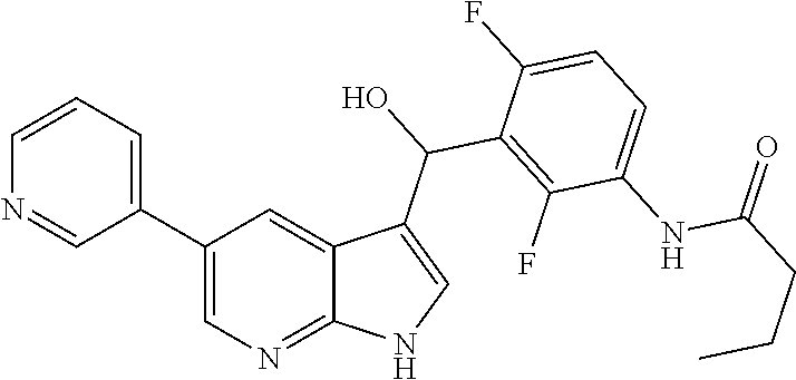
C1(C2=CC=CN=C2)=CN=C2C(=C1)C(C(C1=C(F)C(NC(CCC)=O)=CC=C1F)O)=CN2
